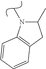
C1(C)CC2=C(N1C)C=CC=C2
